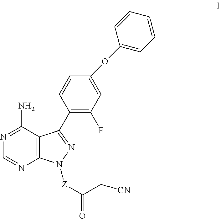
C1=NC2=C(C(C3=C(F)C=C(OC4=CC=CC=C4)C=C3)=NN2[Z]C(C[CN])=O)C(N)=N1
